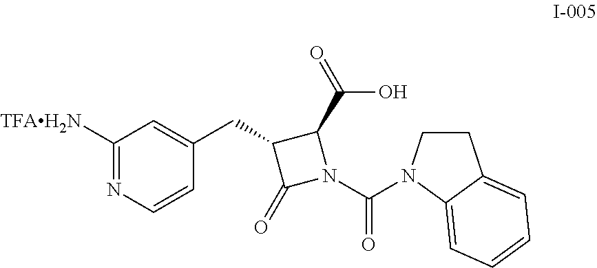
C1CN(C(N2C(C(=O)O)C(CC3=CC([TFAH2N])=NC=C3)C2=O)=O)C2=CC=CC=C12
